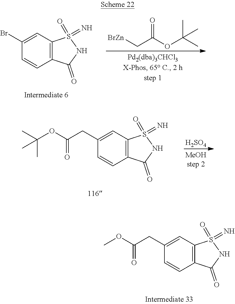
CC(OC(C[BrZn])=O)(C)C.C1=CC(Br)=CC2=C1C(=O)NS2(=N)=O.C12=C(C=C(CC(=O)OC(C)(C)C)C=C1)S(=O)(=N)NC2=O.[H2SO4].C12=C(C=C(CC(=O)OC)C=C1)S(=O)(=N)NC2=O
